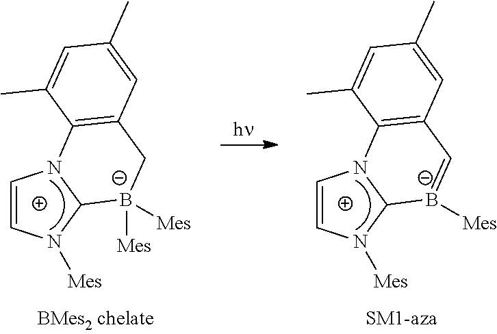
C1=CN([Mes])C2N1C1=C(C=[B-]2[Mes])C=C(C)C=C1C.C1=CN([Mes])C2N1C1=C(C[B-]2([Mes])[Mes])C=C(C)C=C1C
